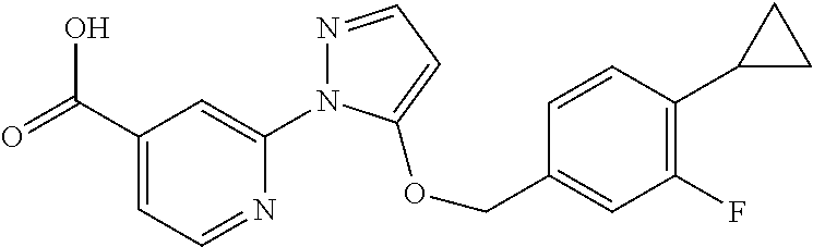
C1(C(=O)O)=CC=NC(N2N=CC=C2OCC2=CC(F)=C(C3CC3)C=C2)=C1
